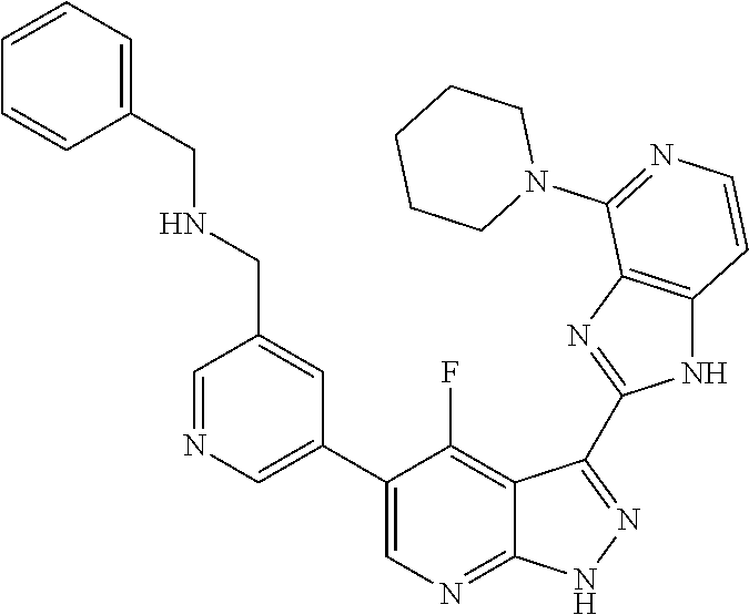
C1=NC=C(C2=CN=C3C(=C2F)C(C2=NC4=C(N2)C=CN=C4N2CCCCC2)=N[N H]3)C=C1CNCC1=CC=CC=C1
